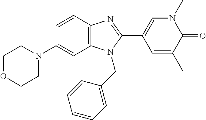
C1(N2CCOCC2)=CC2=C(C=C1)N=C(C1=CN(C)C(=O)C(C)=C1)N2CC1=CC=CC=C1
